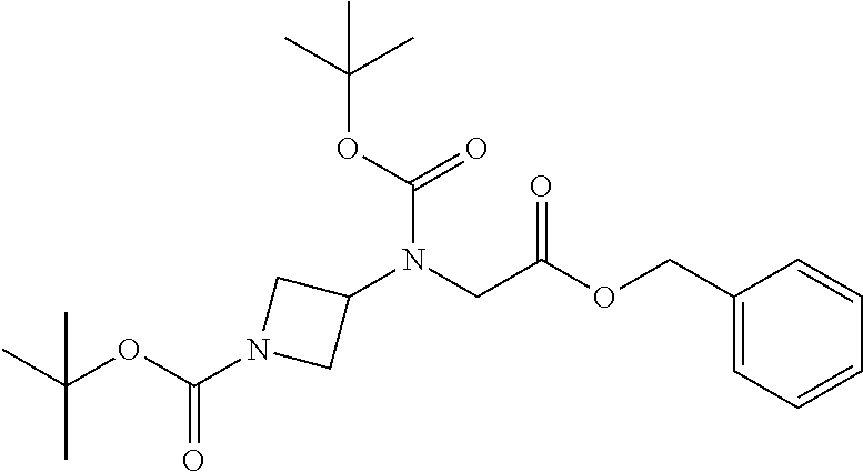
C1(COC(CN(C2CN(C(OC(C)(C)C)=O)C2)C(OC(C)(C)C)=O)=O)=CC=CC=C1
